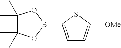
C1=C(B2OC(C)(C)C(C)(C)O2)SC([OMe])=C1
